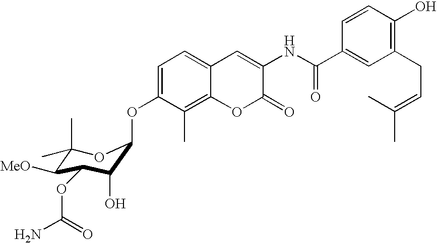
C1=C(OC2C(O)C(OC(=O)N)C([MeO])C(C)(C)O2)C(C)=C2C(=C1)C=C(NC(=O)C1=CC(CC=C(C)C)=C(O)C=C1)C(=O)O2
